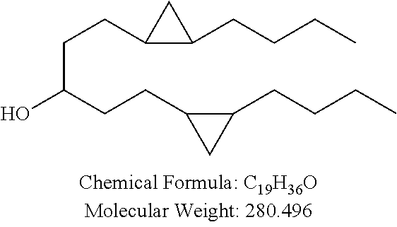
C1(CCCC)C(CCC(CCC2C(CCCC)C2)O)C1
